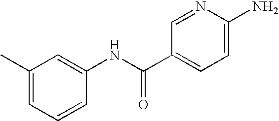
C1(NC(C2=CC=C(N)N=C2)=O)=CC(C)=CC=C1
